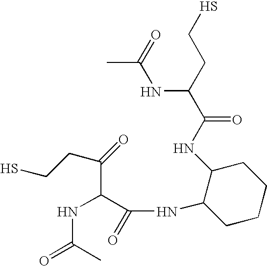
CC(=O)NC(CCS)C(NC1C(NC(=O)C(NC(=O)C)C(CCS)=O)CCCC1)=O
